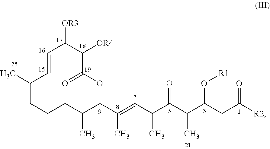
C1(C)CCCC(C)C(C(=CC(C(C(C(CC(=O)[R2])O[R1])C)=O)C)C)OC(=O)C([OR4])C([OR3])C=C1
